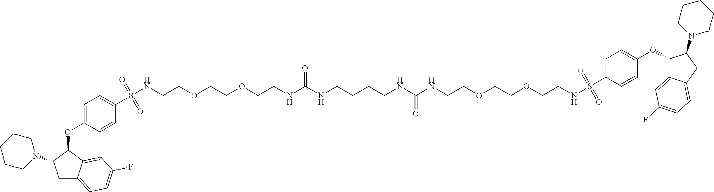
C1C2=CC=C(F)C=C2C(OC2=CC=C(S(NCCOCCOCCNC(NCCCCNC(NCCOCCOCCNS(C3=CC=C(OC4C5=CC(F)=CC=C5CC4N4CCCCC4)C=C3)(=O)=O)=O)=O)(=O)=O)C=C2)C1N1CCCCC1
